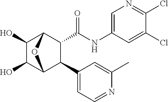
C1(O)C(O)C2C(C3=CC=NC(C)=C3)C(C(NC3=CN=C(Cl)C(Cl)=C3)=O)C1O2
